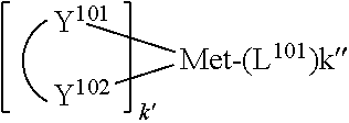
[Met-(L101)k]([Y101])[Y102]
